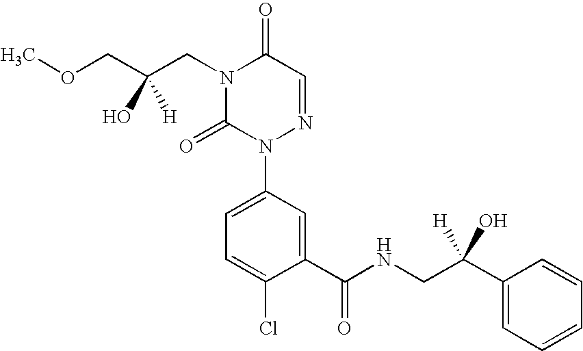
N1(CC(O)([H])COC)C(=O)N(C2=CC=C(Cl)C(C(=O)NCC(C3=CC=CC=C3)(O)[H])=C2)N=CC1=O
